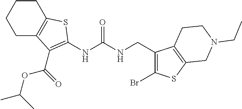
C1C2=C(CCC1)SC(NC(NCC1=C(Br)SC3=C1CCN(CC)C3)=O)=C2C(OC(C)C)=O
